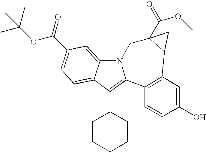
C12=CC(C(OC(C)(C)C)=O)=CC=C1C(C1CCCCC1)=C1N2CC2(C(=O)OC)C(C3=C1C=CC(O)=C3)C2
